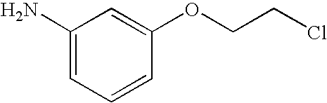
C1(N)=CC=CC(OCCCl)=C1
